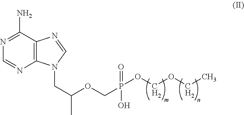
C12=C(C(N)=NC=N1)N=CN2CC(OCP(=O)(O)OCOCC)C
